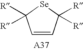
C1=CC([R])([R])[Se]C1([R])[R]
